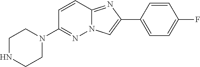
C1(N2CCNCC2)=NN2C(=NC(C3=CC=C(F)C=C3)=C2)C=C1
